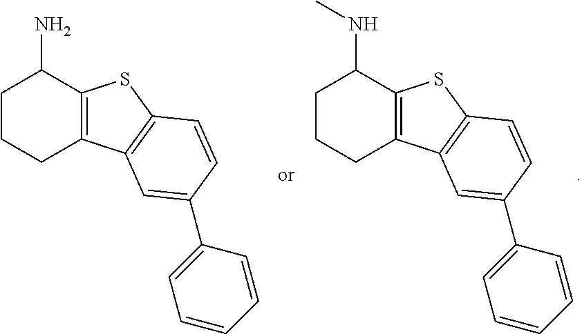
C1CCC2=C(C1N)SC1=C2C=C(C2=CC=CC=C2)C=C1.C1CCC2=C(C1NC)SC1=C2C=C(C2=CC=CC=C2)C=C1
